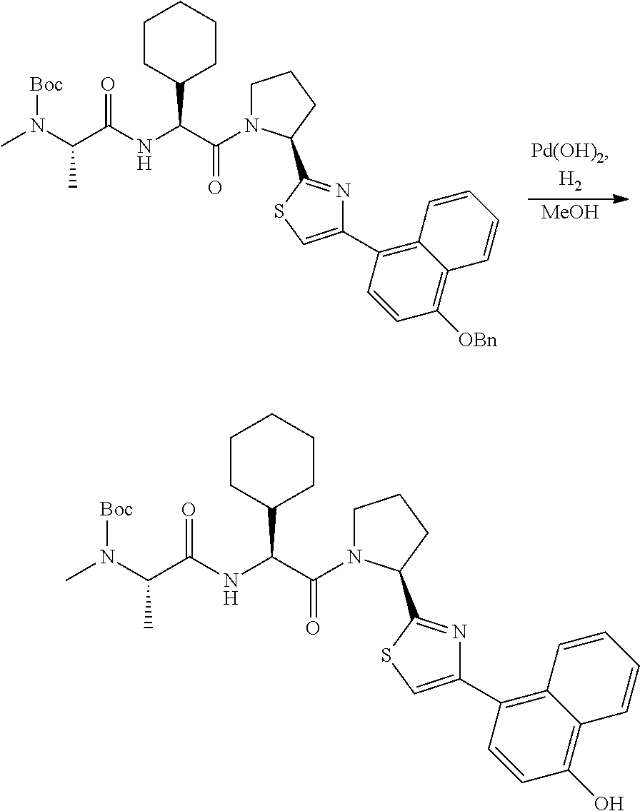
[MeOH].CN(C(C(NC(C(=O)N1CCCC1C1=NC(C2=C3C(=C([OBn])C=C2)C=CC=C3)=CS1)C1CCCCC1)=O)C)[Boc].CN(C(C(NC(C(=O)N1CCCC1C1=NC(C2=C3C(=C(O)C=C2)C=CC=C3)=CS1)C1CCCCC1)=O)C)[Boc]
